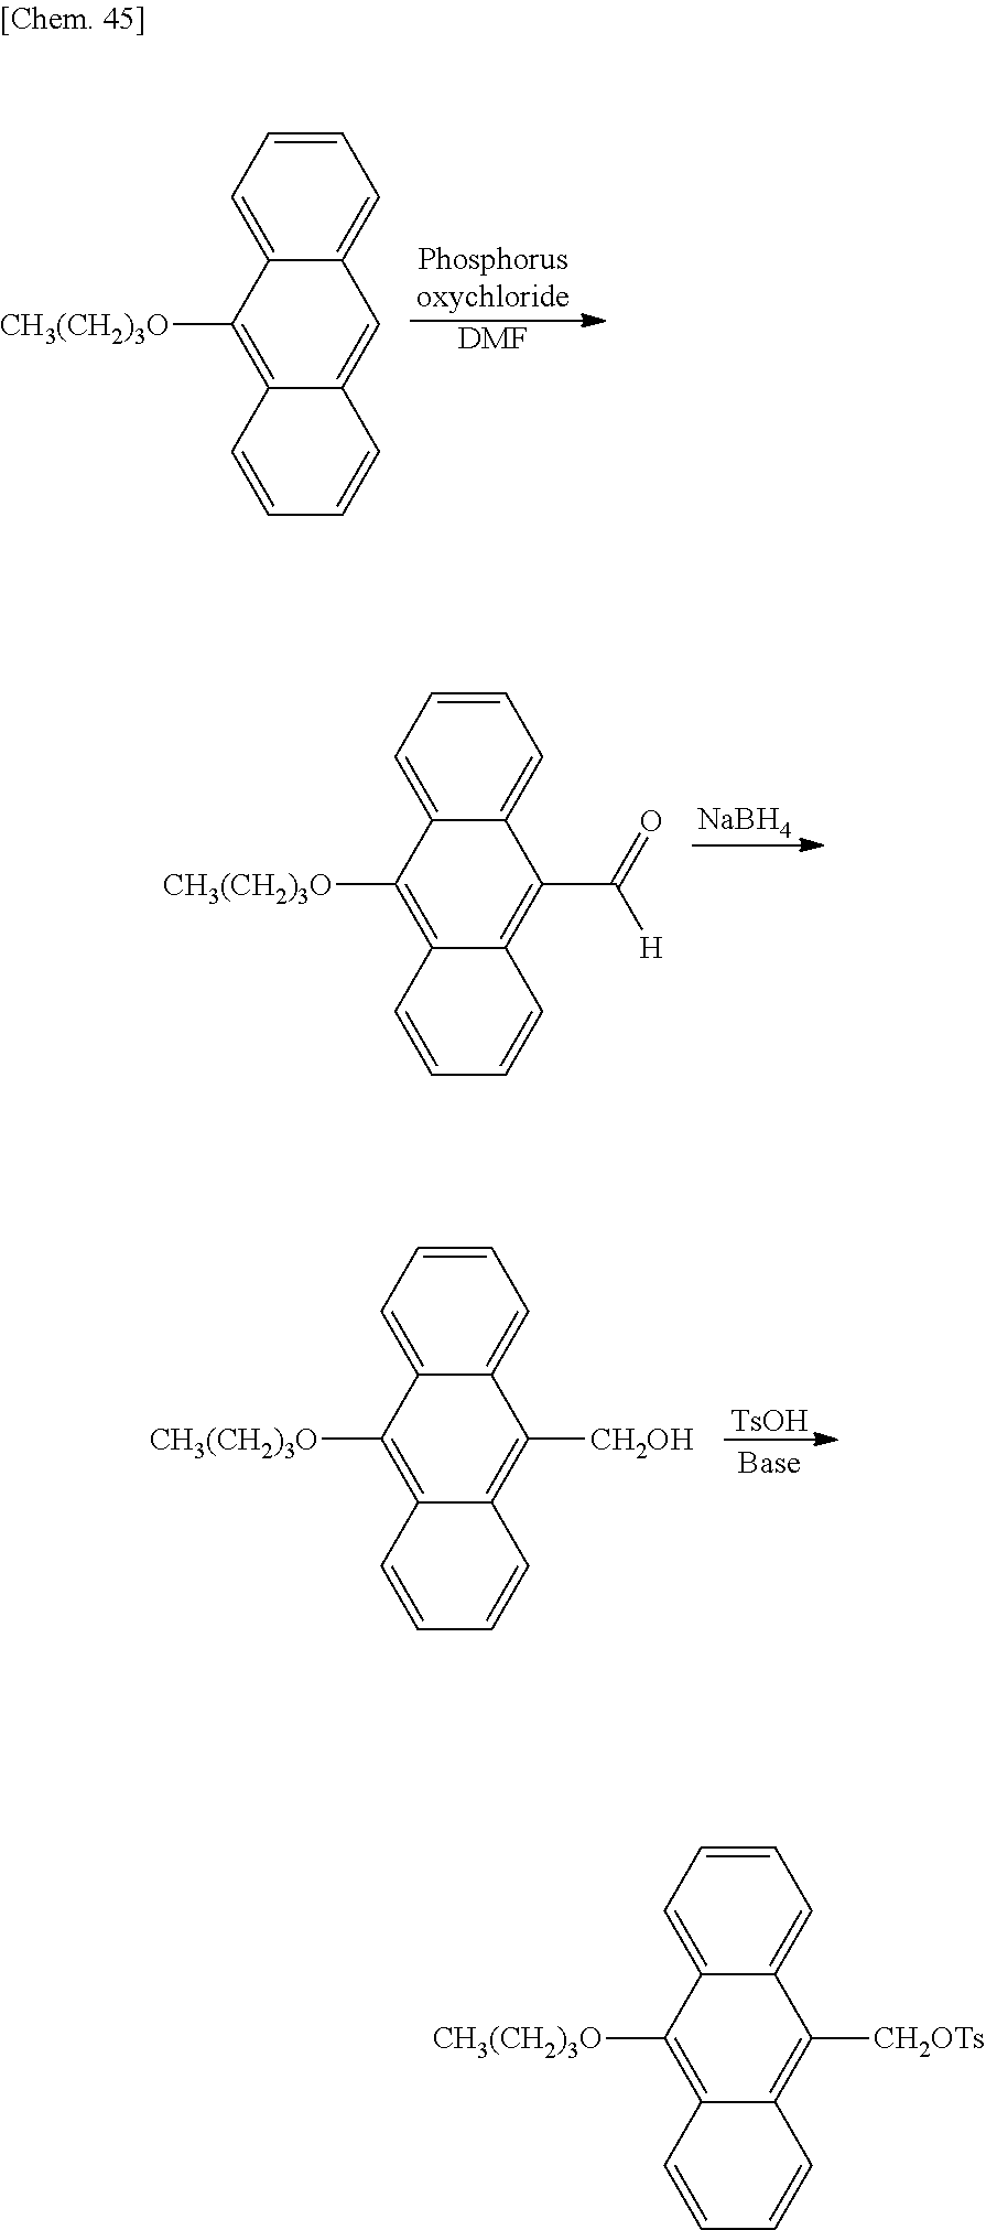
[DMF].C12=CC=CC=C1C=C1C(=C2[CH3(CH2)3O])C=CC=C1.[NaBH4].C12=CC=CC=C1C(C([H])=O)=C1C(=C2[CH3(CH2)3O])C=CC=C1.[TsOH].C12=CC=CC=C1C([CH2OH])=C1C(=C2[CH3(CH2)3O])C=CC=C1.C12=CC=CC=C1C([CH2OTs])=C1C(=C2[CH3(CH2)3O])C=CC=C1
